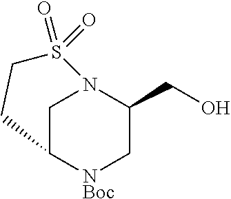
C1C2[NBoc]CC(CO)N1S(=O)(=O)CC2
